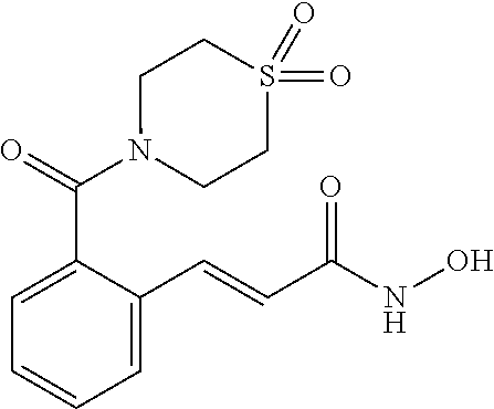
N1(C(C2=CC=CC=C2C=CC(NO)=O)=O)CCS(=O)(=O)CC1
